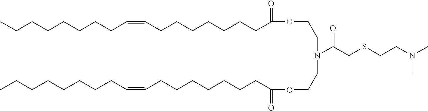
C(CCCCC=CCCCCCCCC(=O)OCCN(C(CSCCN(C)C)=O)CCOC(CCCCCCCC=CCCCCCCCC)=O)CCC
